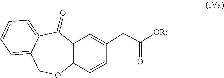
C1OC2=C(C(=O)C3=CC=CC=C13)C=C(CC([OR])=O)C=C2
